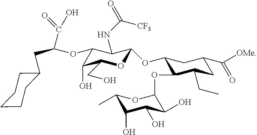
C(C(=O)O)(CC1CCCCC1)OC1C(NC(=O)[CF3])C(OC2CC(C(=O)[OMe])CC(CC)C2OC2OC(C)C(O)C(O)C2O)OC(CO)C1O
